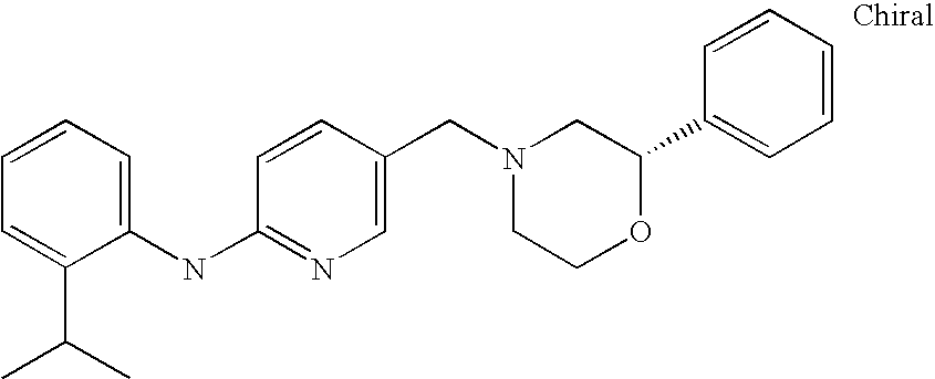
C1(NC2=NC=C(CN3CCOC(C4=CC=CC=C4)C3)C=C2)=CC=CC=C1C(C)C
